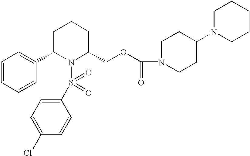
C1(C2N(S(C3=CC=C(Cl)C=C3)(=O)=O)C(COC(N3CCC(N4CCCCC4)CC3)=O)CCC2)=CC=CC=C1
